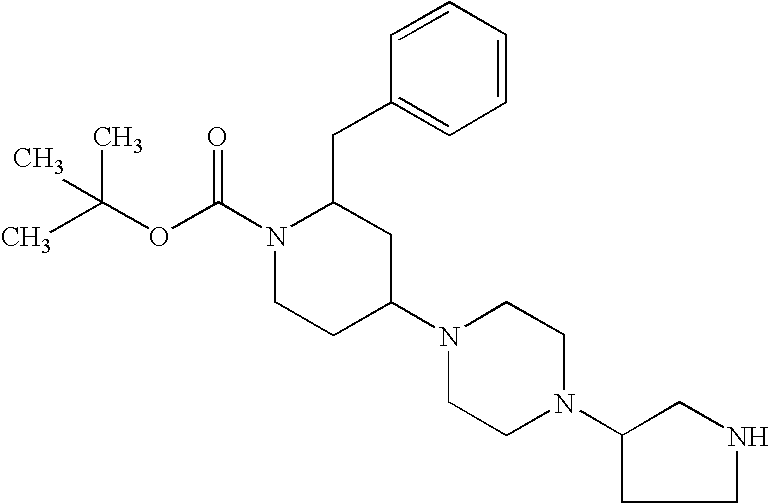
C1(CC2N(C(OC(C)(C)C)=O)CCC(N3CCN(C4CCNC4)CC3)C2)=CC=CC=C1
